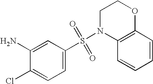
C1=C(S(=O)(=O)N2C3=C(OCC2)C=CC=C3)C=C(N)C(Cl)=C1
